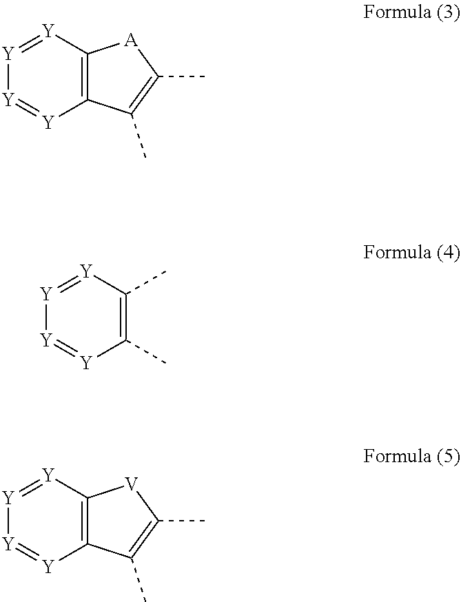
[Y]1=[Y]C2=C([Y]=[Y]1)C(C)=C(C)[A]2.[Y]1=[Y]C(C)=C(C)[Y]=[Y]1.[Y]1=[Y]C2=C([Y]=[Y]1)C(C)=C(C)[V]2
